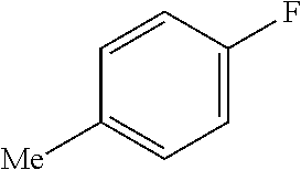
C1=C(F)C=CC([Me])=C1
